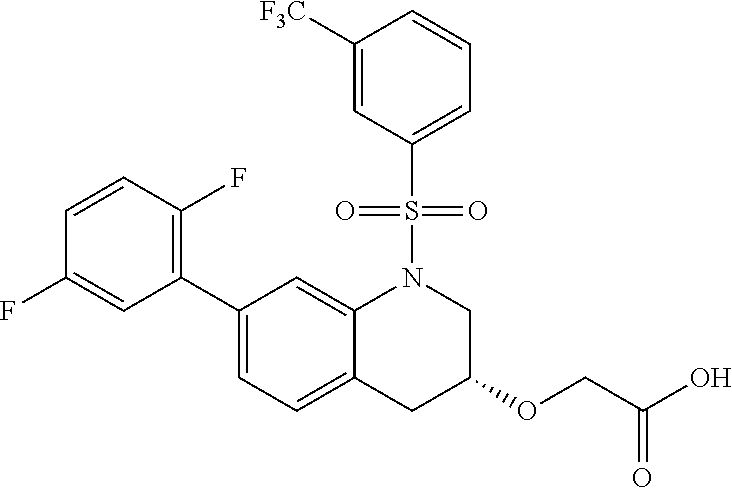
C1(C2=C(F)C=CC(F)=C2)=CC=C2C(=C1)N(S(C1=CC=CC([F3C])=C1)(=O)=O)CC(OCC(O)=O)C2
